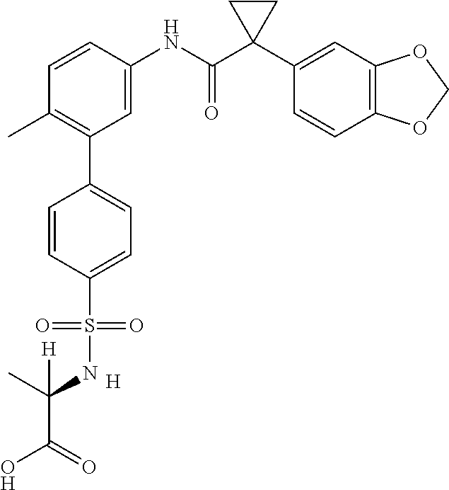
C1=C(NC(C2(C3=CC4=C(C=C3)OCO4)CC2)=O)C=CC(C)=C1C1=CC=C(S(NC(C(O)=O)(C)[H])(=O)=O)C=C1.[H]
